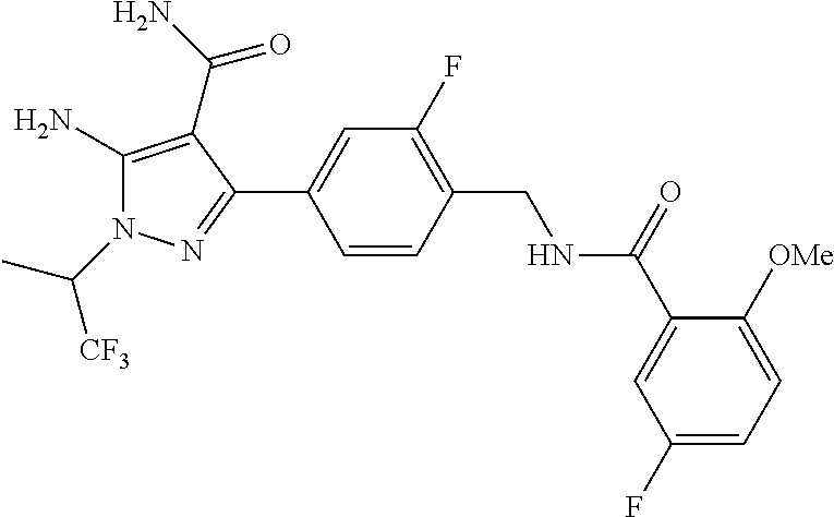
C(N1C(N)=C(C(N)=O)C(C2=CC(F)=C(CNC(C3=CC(F)=CC=C3[OMe])=O)C=C2)=N1)([CF3])C
